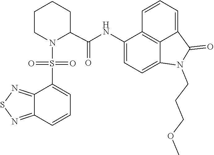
C1=C2C(=O)N(CCCOC)C3=CC=C(NC(C4CCCCN4S(=O)(C4=CC=CC5=NSN=C45)=O)=O)C(=C23)C=C1
